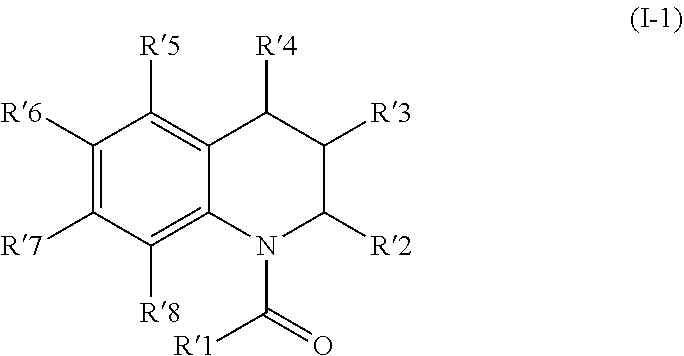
C1([R6])=C([R7])C([R8])=C2C(=C1[R5])C([R4])C([R3])C([R2])N2C(=O)[R1]
